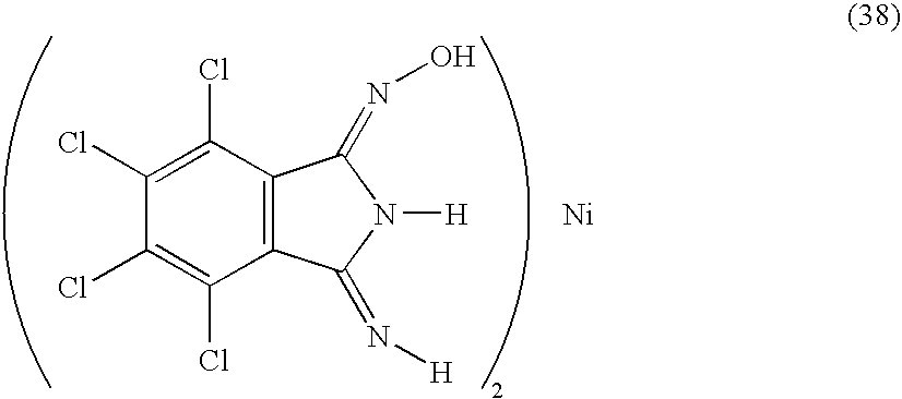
C12=C(C(Cl)=C(Cl)C(Cl)=C1Cl)C(=NO)N([H])C2=N[H].[Ni]
